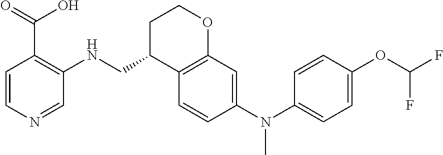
C1=CC(N(C2=CC=C(OC(F)F)C=C2)C)=CC2=C1C(CNC1=C(C(O)=O)C=CN=C1)CCO2
